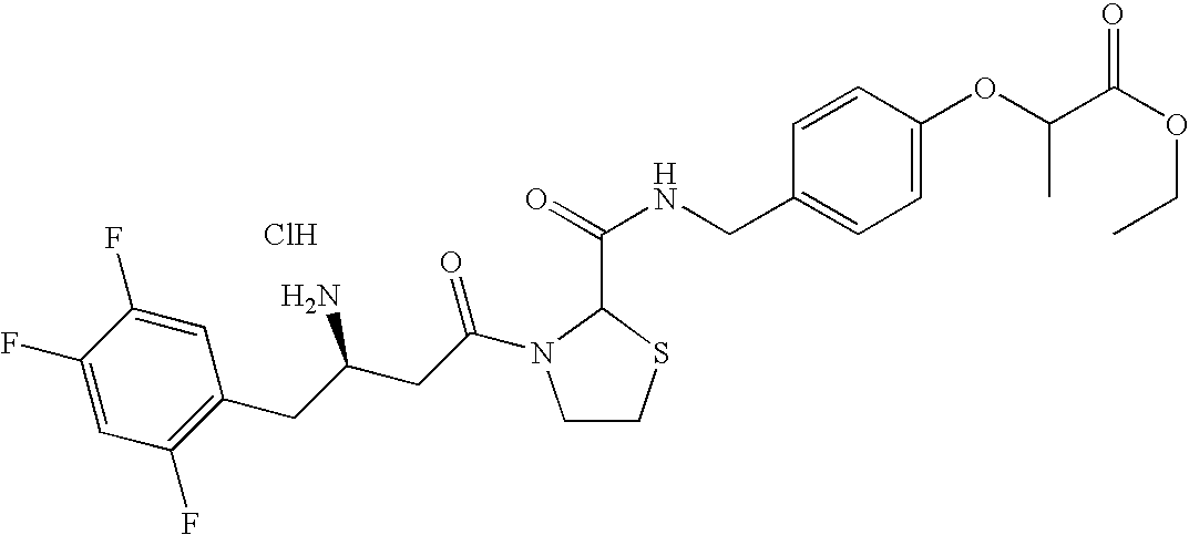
Cl.C1(F)=CC(F)=C(CC(CC(=O)N2CCSC2C(=O)NCC2=CC=C(OC(C(OCC)=O)C)C=C2)N)C=C1F
